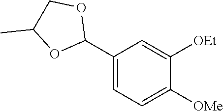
C1(C2OCC(C)O2)=CC=C([OMe])C([OEt])=C1
